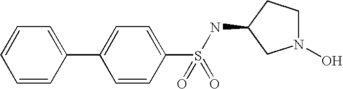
C1=CC(C2=CC=C(S(NC3CN(O)CC3)(=O)=O)C=C2)=CC=C1
